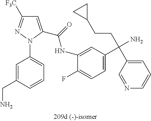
C1=C(C(NC2=CC(C(N)(CCC3CC3)C3=CC=CN=C3)=CC=C2F)=O)N(C2=CC=CC(CN)=C2)N=C1[F3C]
